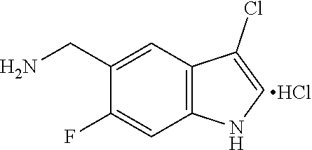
C1=C(CN)C(F)=CC2=C1C(Cl)=CN2.Cl
